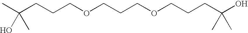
C(CCCOCCCOCCCC(O)(C)C)(C)(O)C
